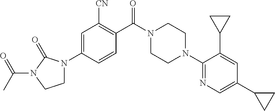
C1=C(N2CCN(C(C)=O)C2=O)C=CC(C(N2CCN(C3=NC=C(C4CC4)C=C3C3CC3)CC2)=O)=C1[CN]
